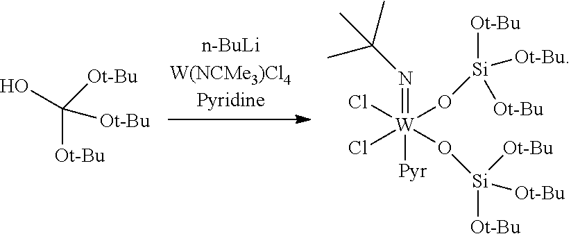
[Ot-Bu]C(O)([Ot-Bu])[Ot-Bu].N(=[W]([Pyr])(Cl)(Cl)(O[Si]([Ot-Bu])([Ot-Bu])[Ot-Bu])O[Si]([Ot-Bu])([Ot-Bu])[Ot-Bu])C(C)(C)C
